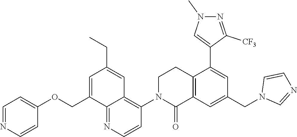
C12=C(C=C(CN3C=NC=C3)C=C1C1=CN(C)N=C1[CF3])C(=O)N(C1=C3C(=NC=C1)C(COC1=CC=NC=C1)=CC(CC)=C3)CC2
